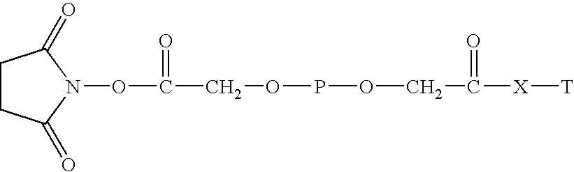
C1CC(=O)N(OC(COPOCC([X][T])=O)=O)C1=O
